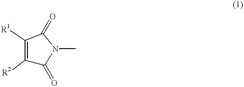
C1([R2])=C([R1])C(=O)N(C)C1=O
